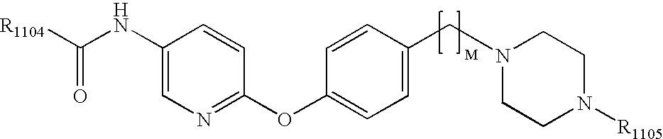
C1=C(NC([R1104])=O)C=CC(OC2=CC=C(CN3CCN([R1105])CC3)C=C2)=N1
